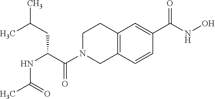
C(C(N1CC2=C(CC1)C=C(C(NO)=O)C=C2)=O)(NC(C)=O)CC(C)C
